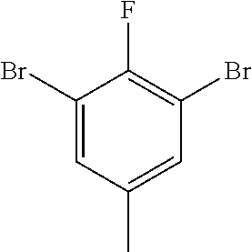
C1(Br)=CC(C)=CC(Br)=C1F
